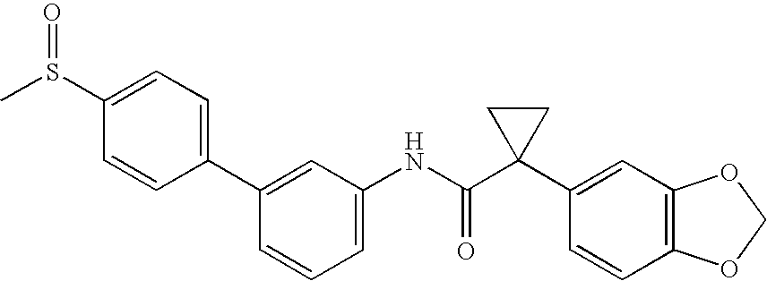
C1(C2=CC(NC(C3(C4=CC5=C(C=C4)OCO5)CC3)=O)=CC=C2)=CC=C(S(C)=O)C=C1
